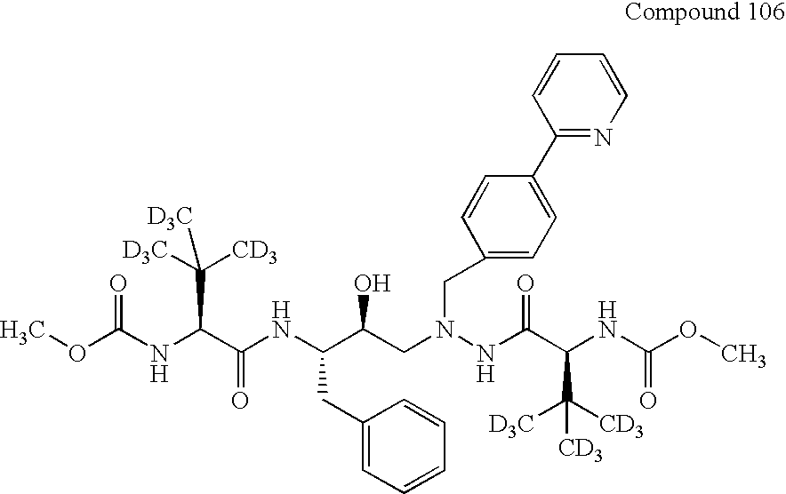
COC(NC(C(NC(C(CN(NC(C(NC(OC)=O)C([CD3])([D3C])[CD3])=O)CC1=CC=C(C2=NC=CC=C2)C=C1)O)CC1=CC=CC=C1)=O)C([D3C])([CD3])[D3C])=O
